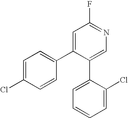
C1=C(Cl)C=CC(C2=CC(F)=NC=C2C2=CC=CC=C2Cl)=C1
